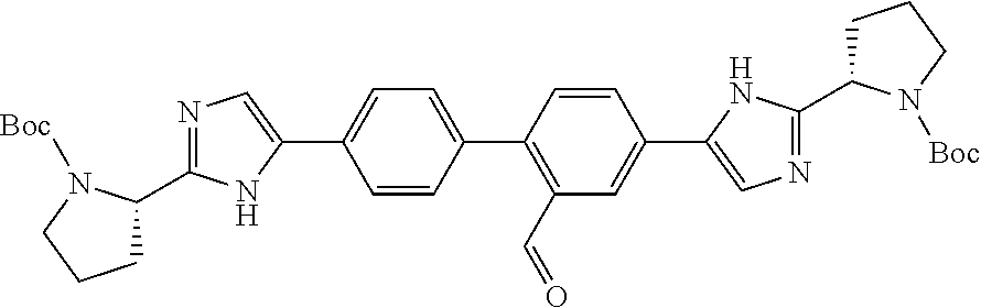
C1C(C2=NC=C(C3=CC=C(C4=C(C=O)C=C(C5=CN=C(C6CCCN6[Boc])N5)C=C4)C=C3)N2)N([Boc])CC1
